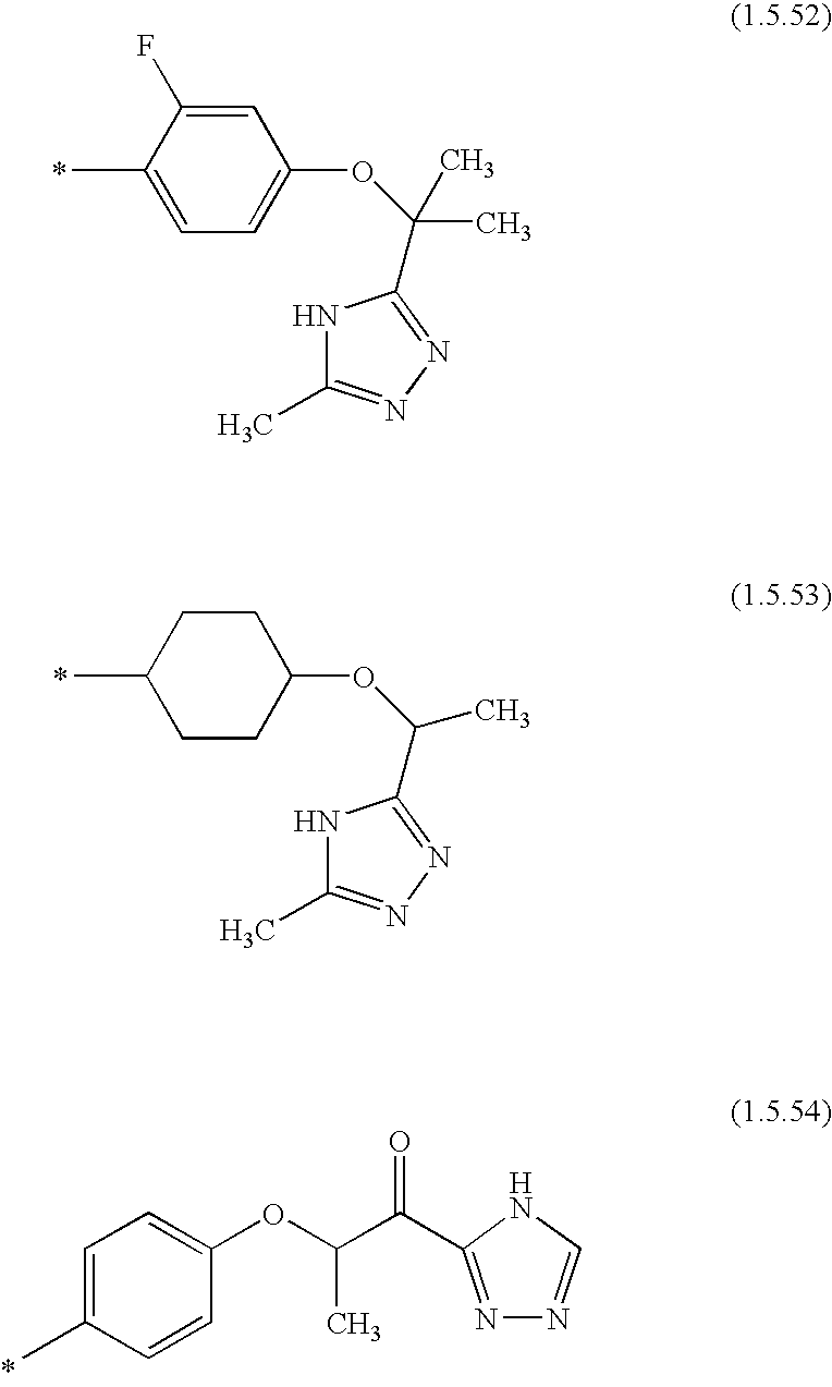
*.C1=C(C)C(F)=CC(OC(C)(C2=NN=C(C)N2)C)=C1.*.C1CC(OC(C)C2=NN=C(C)N2)CCC1C.C1=C(C)C=CC(OC(C(C2=NN=CN2)=O)C)=C1
